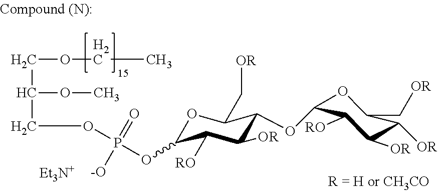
C(OCC)C(OC)COP(OC1OC(C[OR])C(OC2OC(C[OR])C([OR])C([OR])C2[RO])C([OR])C1[RO])(=O)[-O]
